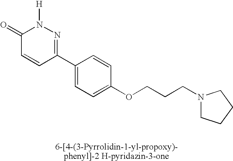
C1(=O)C=CC(C2=CC=C(OCCCN3CCCC3)C=C2)=NN1[H]
